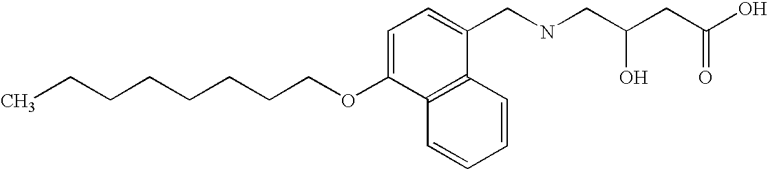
C(CCCCCOC1=CC=C(CNCC(CC(=O)O)O)C2=C1C=CC=C2)CC
